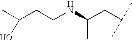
C(NC(CC(C)C)C)CC(C)O
